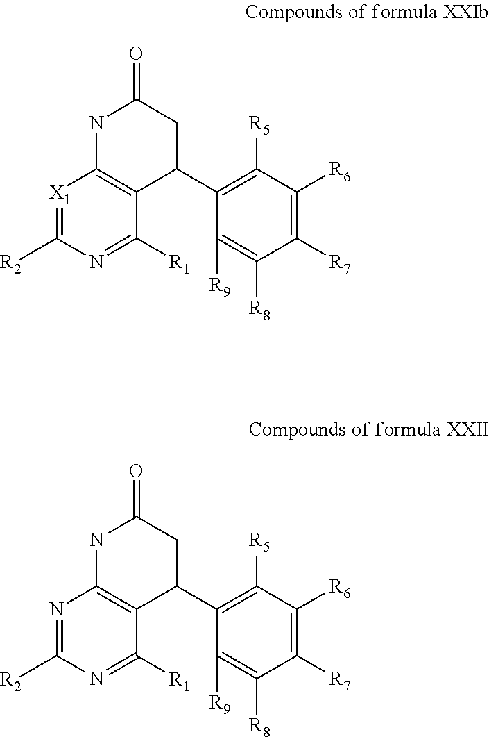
N1=C([R2])N=C([R1])C2=C1NC(=O)CC2C1=C([R5])C([R6])=C([R7])C([R8])=C1[R9].[X1]1=C([R2])N=C([R1])C2=C1NC(=O)CC2C1=C([R5])C([R6])=C([R7])C([R8])=C1[R9]
